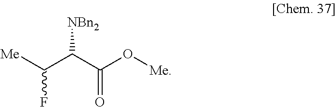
FC(C(C(=O)O[Me])[NBn2])[Me]
